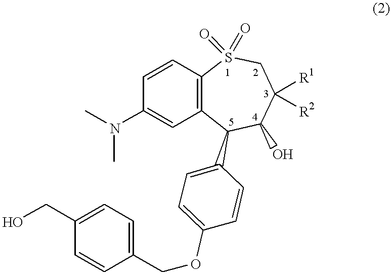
C1(CO)=CC=C(COC2=CC=C(C3C4=C(C=CC(N(C)C)=C4)S(=O)(=O)CC([R1])([R2])C3O)C=C2)C=C1
